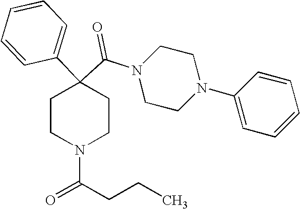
N1(C(C2(C3=CC=CC=C3)CCN(C(CCC)=O)CC2)=O)CCN(C2=CC=CC=C2)CC1
